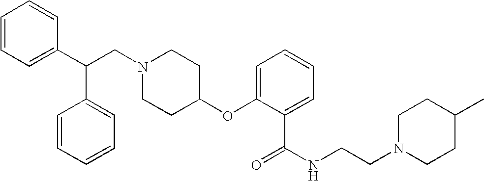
N1(CC(C2=CC=CC=C2)C2=CC=CC=C2)CCC(OC2=CC=CC=C2C(=O)NCCN2CCC(C)CC2)CC1
